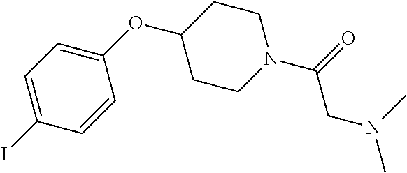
C1=C(I)C=CC(OC2CCN(C(CN(C)C)=O)CC2)=C1
